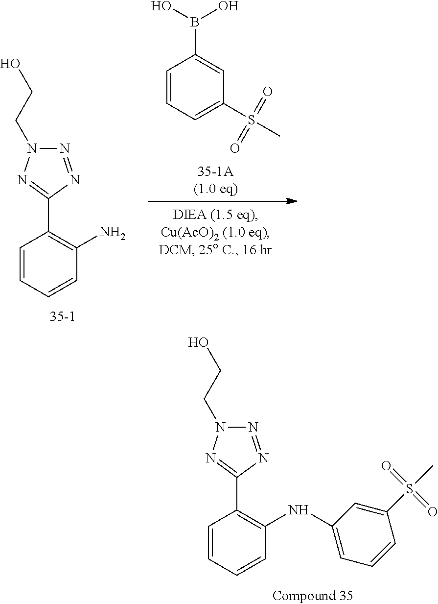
N1=NC(C2=C(NC3=CC=CC(S(C)(=O)=O)=C3)C=CC=C2)=NN1CCO.N1=NC(C2=C(N)C=CC=C2)=NN1CCO.C1=C(B(O)O)C=CC=C1S(C)(=O)=O
